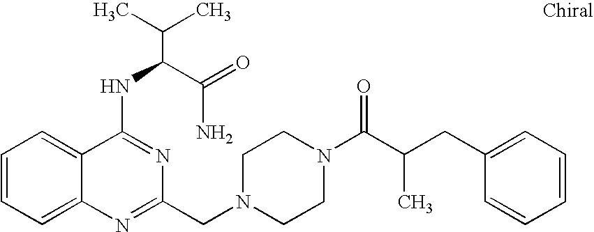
C1=CC=C2C(=C1)C(NC(C(N)=O)C(C)C)=NC(CN1CCN(C(C(CC3=CC=CC=C3)C)=O)CC1)=N2
